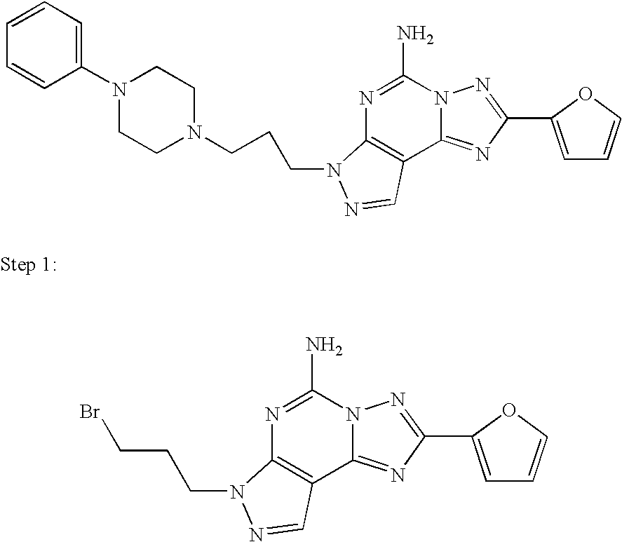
C(N1C2=C(C3=NC(C4=CC=CO4)=NN3C(N)=N2)C=N1)CCBr.C1=CC=C(N2CCN(CCCN3C4=C(C5=NC(C6=CC=CO6)=NN5C(N)=N4)C=N3)CC2)C=C1
